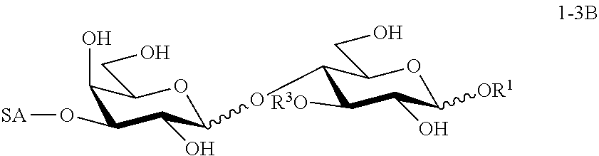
C1(O)C(O[SA])C(O)C(OC2C([R3O])C(O)C([OR1])OC2CO)OC1CO
